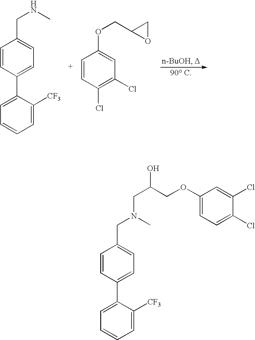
C1=C(C2=CC=C(CNC)C=C2)C([CF3])=CC=C1.C1=CC(Cl)=C(Cl)C=C1OCC1OC1.C1=C(C2=CC=C(CN(C)CC(COC3=CC=C(Cl)C(Cl)=C3)O)C=C2)C([CF3])=CC=C1
